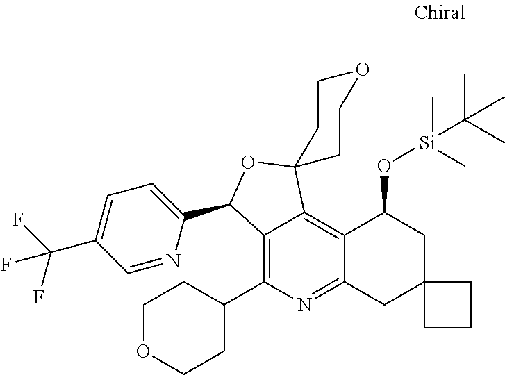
C12=C(C3CCOCC3)N=C3C(=C1C1(OC2C2=CC=C(C(F)(F)F)C=N2)CCOCC1)C(O[Si](C)(C(C)(C)C)C)CC1(C3)CCC1
